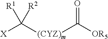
[X]C([(CYZ)m]C([OR5])=O)([R2])[R1]
